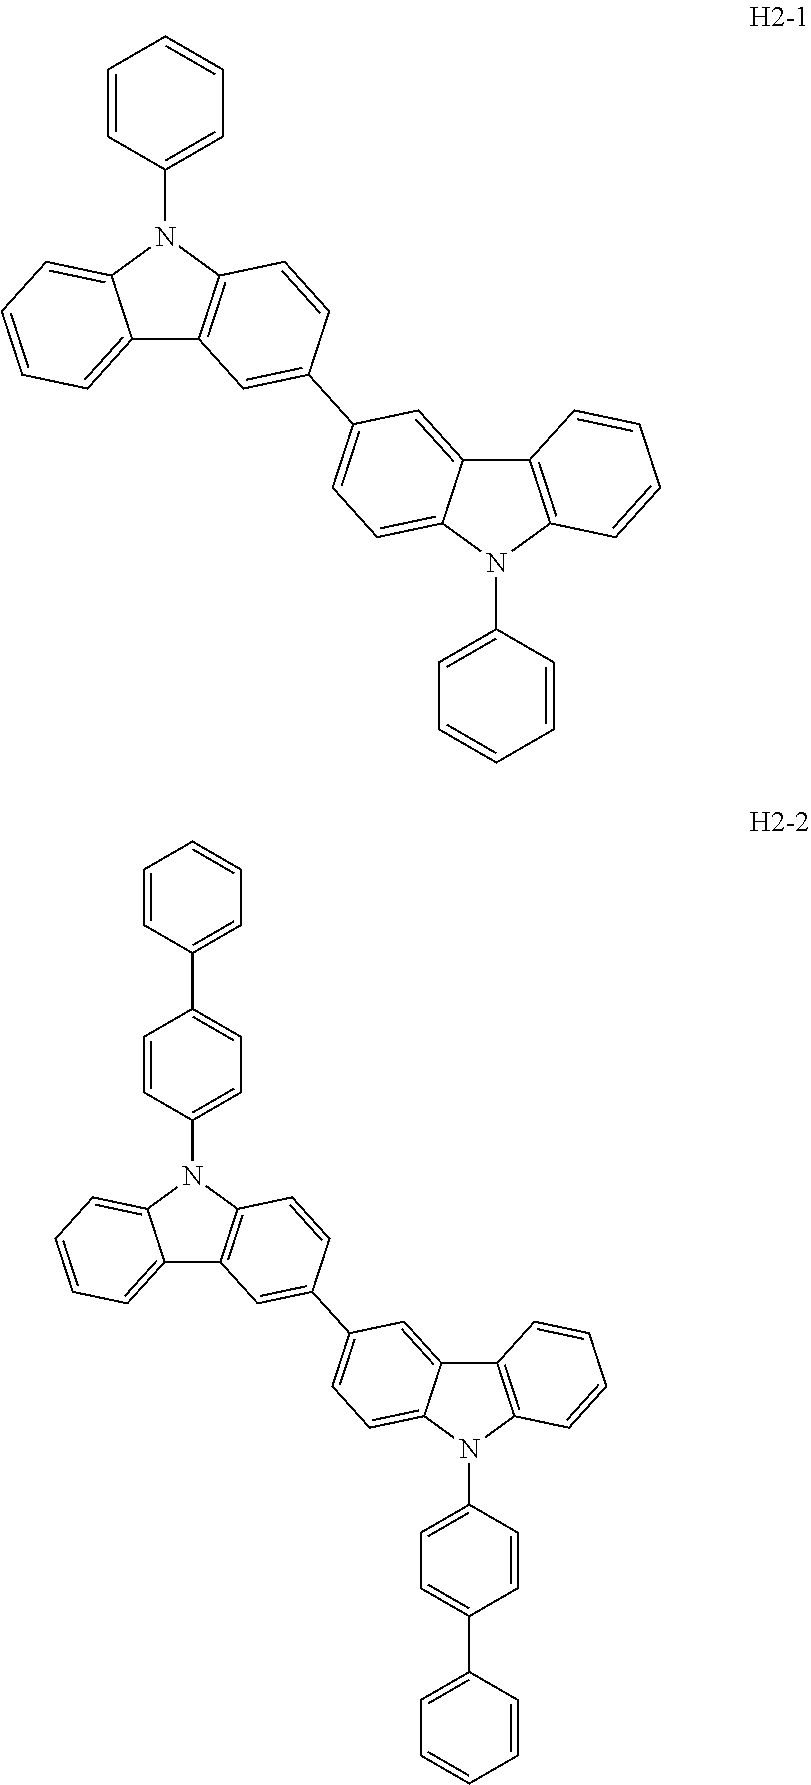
C1=CC(N2C3=CC=CC=C3C3=C2C=CC(C2=CC=C4C(=C2)C2=C(C=CC=C2)N4C2=CC=C(C4=CC=CC=C4)C=C2)=C3)=CC=C1C1=CC=CC=C1.C1=CC(N2C3=CC=CC=C3C3=C2C=CC(C2=CC=C4C(=C2)C2=C(C=CC=C2)N4C2=CC=CC=C2)=C3)=CC=C1
